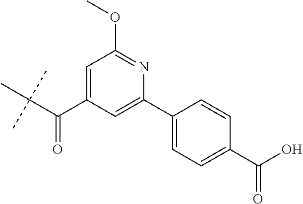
C1(C(O)=O)=CC=C(C2=CC(C(C(C)(C)C)=O)=CC(OC)=N2)C=C1
